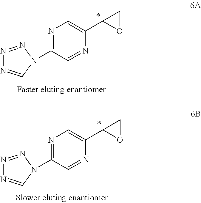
N1=NN(C2=NC=C(C3OC3)N=C2)C=N1.N1=NN(C2=NC=C(C3OC3)N=C2)C=N1
